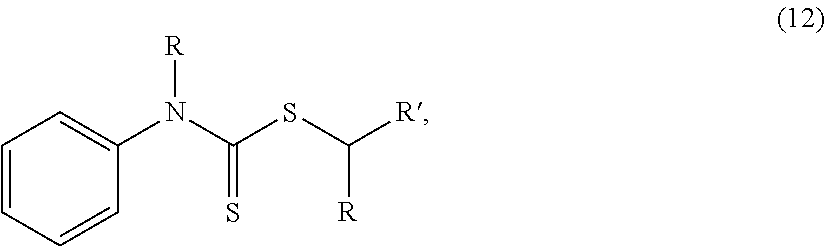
C1=CC=CC(N(C(SC([R])[R])=S)[R])=C1
